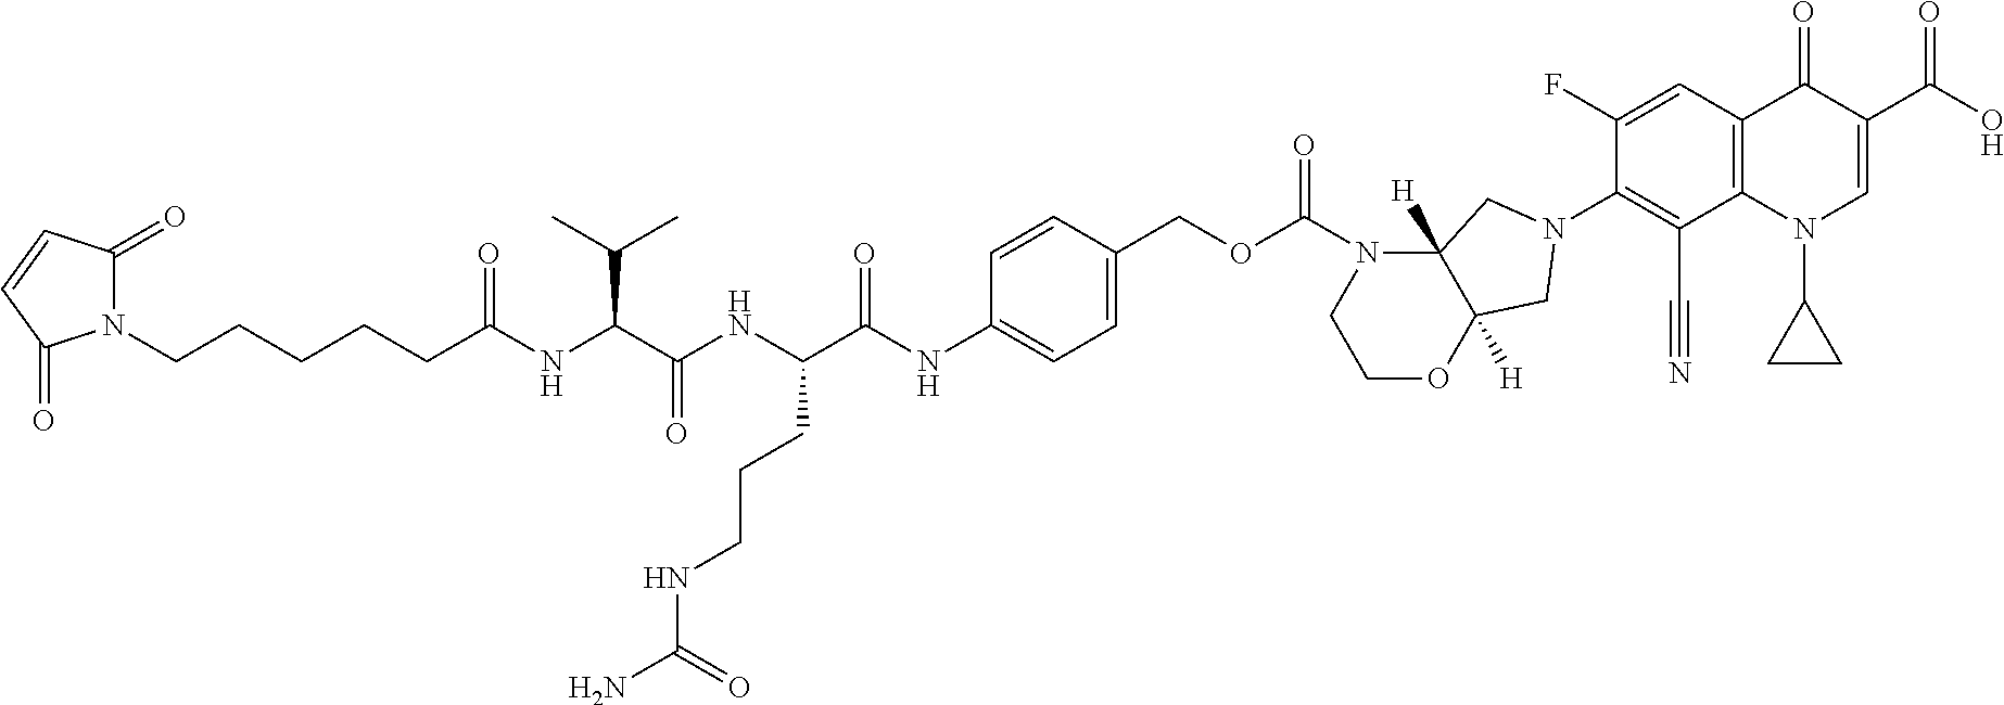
N1(CCCCCC(NC(C(NC(C(NC2=CC=C(COC(N3CCOC4([H])C3([H])CN(C3=C(C#N)C5=C(C=C3F)C(=O)C(C(O)=O)=CN5C3CC3)C4)=O)C=C2)=O)CCCNC(N)=O)=O)C(C)C)=O)C(=O)C=CC1=O
